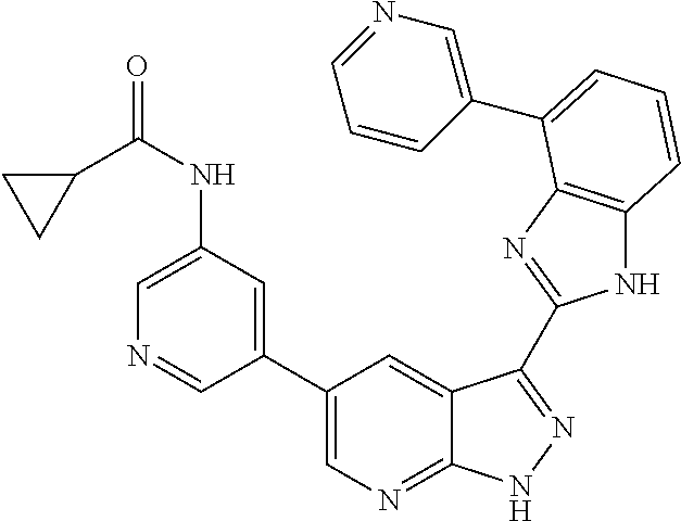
C1(C2=CN=C3C(=C2)C(C2=NC4=C(N2)C=CC=C4C2=CN=CC=C2)=NN3)=CC(NC(C2CC2)=O)=CN=C1
